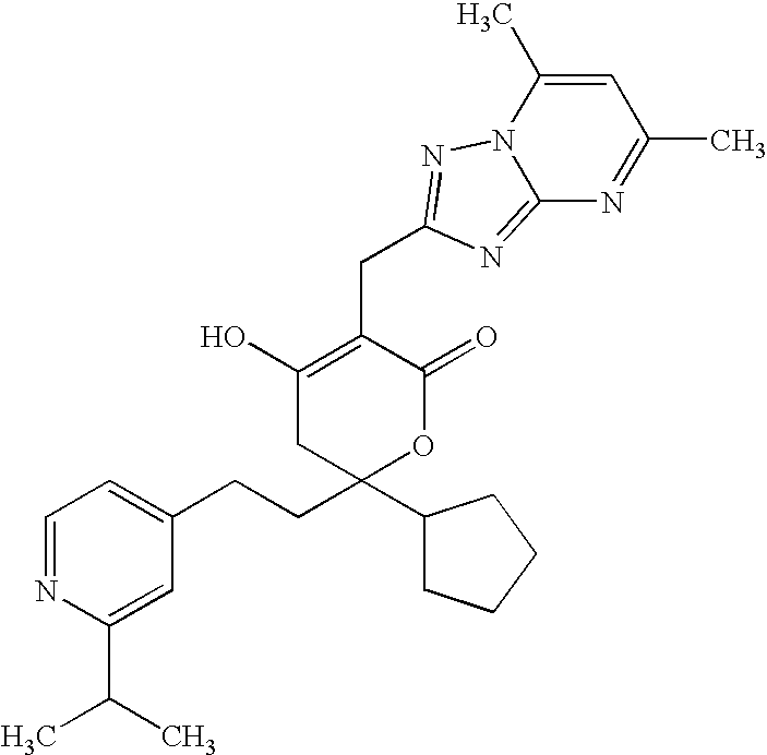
N12C(=NC(CC3=C(O)CC(CCC4=CC=NC(C(C)C)=C4)(C4CCCC4)OC3=O)=N1)N=C(C)C=C2C
